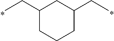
C1(CC)CCCC(CC)C1
